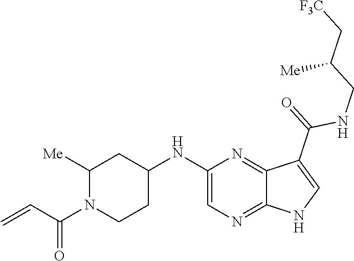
C1([Me])N(C(C=C)=O)CCC(NC2=CN=C3C(=N2)C(C(=O)NCC([Me])C[F3C])=CN3)C1
